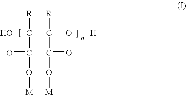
OC(C(O[H])([R])C(O[M])=O)([R])C(O[M])=O
